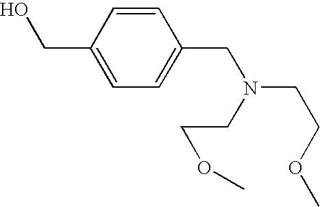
C1=CC(CO)=CC=C1CN(CCOC)CCOC
